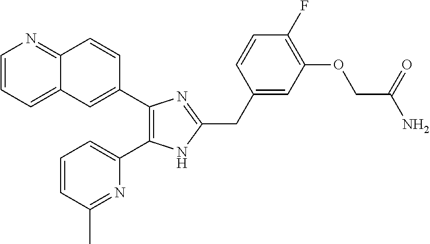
C1=CC=C2C(=N1)C=CC(C1=C(C3=CC=CC(C)=N3)NC(CC3=CC(OCC(N)=O)=C(F)C=C3)=N1)=C2
